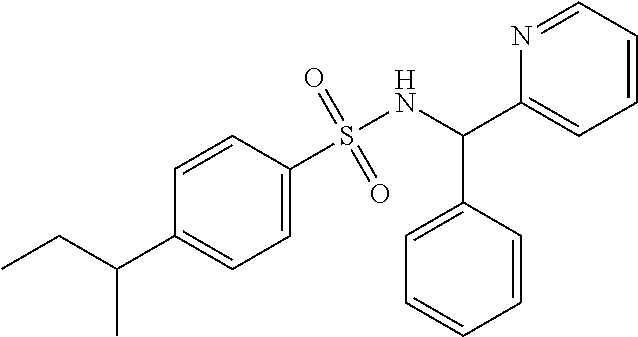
C1(S(NC(C2=CC=CC=N2)C2=CC=CC=C2)(=O)=O)=CC=C(C(CC)C)C=C1
